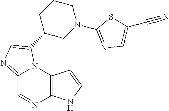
C12=NC=C(C3CN(C4=NC=C(C#N)S4)CCC3)N1C1=C(N=C2)NC=C1
